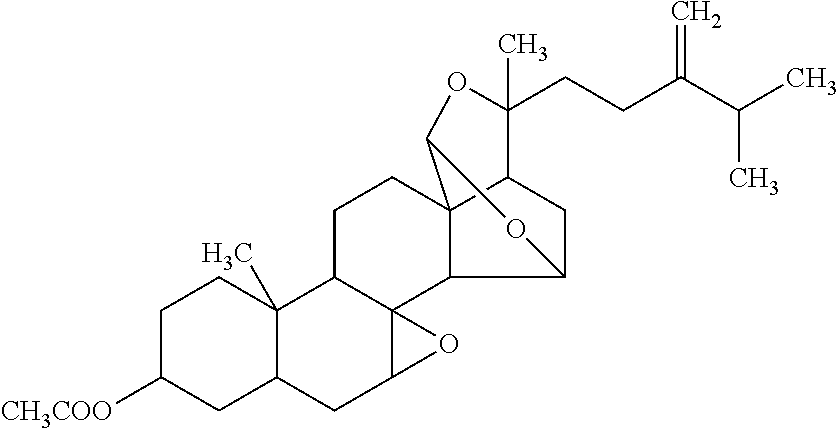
C1C([CH3COO])CC2C(C)(C1)C1C3(C(C2)O3)C2C3(CC1)C1CC2OC3OC1(CCC(C(C)C)=C)C
